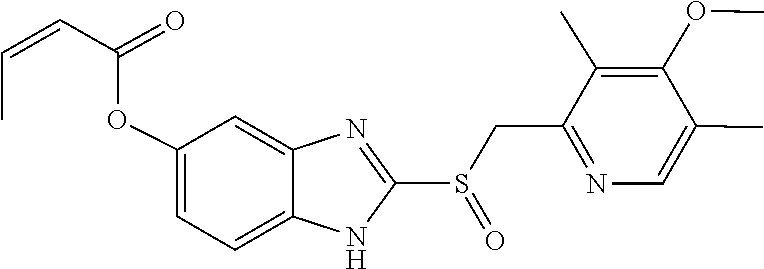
C1(C)=C(OC)C(C)=CN=C1CS(=O)C1=NC2=CC(OC(C=CC)=O)=CC=C2N1
